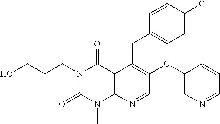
C1=CC(Cl)=CC=C1CC1=C(OC2=CN=CC=C2)C=NC2=C1C(=O)N(CCCO)C(=O)N2C
